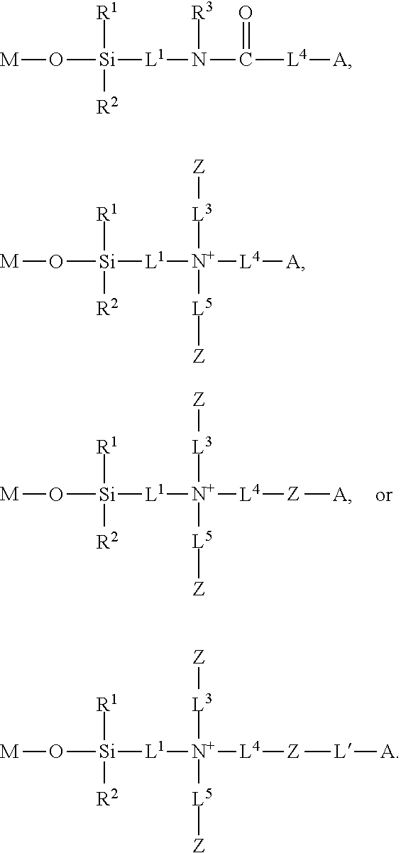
[M]O[Si]([L1][N+]([L4][Z][A])([L3][Z])[L5][Z])([R1])[R2].[M]O[Si]([L1]N(C([L4][A])=O)[R3])([R1])[R2].[M]O[Si]([L1][N+]([L4][A])([L3][Z])[L5][Z])([R1])[R2].[M]O[Si]([L1][N+]([L4][Z][L][A])([L3][Z])[L5][Z])([R1])[R2]
